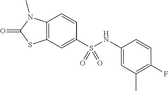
C1=CC2=C(C=C1S(NC1=CC(C)=C(F)C=C1)(=O)=O)SC(=O)N2C
